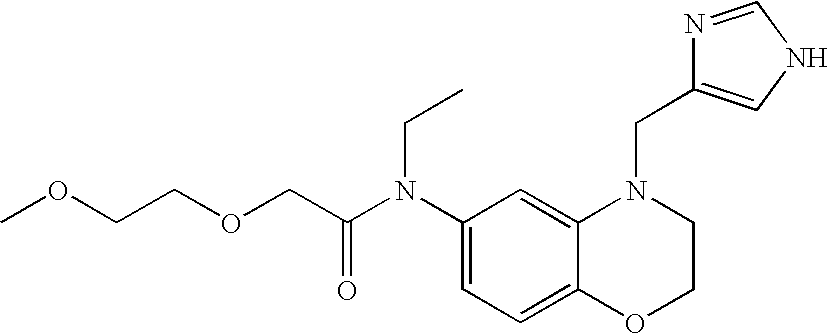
C1(N(C(COCCOC)=O)CC)=CC=C2C(=C1)N(CC1=CNC=N1)CCO2
